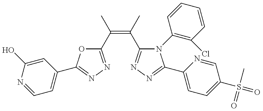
C1=NC(O)=CC(C2=NN=C(C(=C(C)C3=NN=C(C4=CC=C(S(=O)(C)=O)C=N4)N3C3=C(Cl)C=CC=C3)C)O2)=C1
